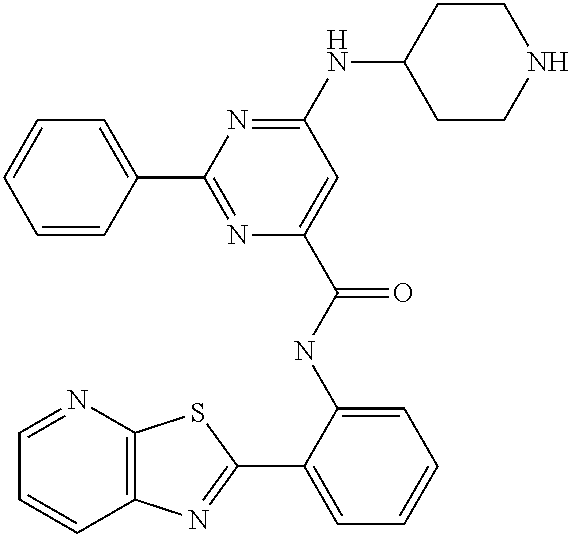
C1=NC2=C(C=C1)N=C(C1=CC=CC=C1NC(=O)C1=CC(NC3CCNCC3)=NC(C3=CC=CC=C3)=N1)S2
